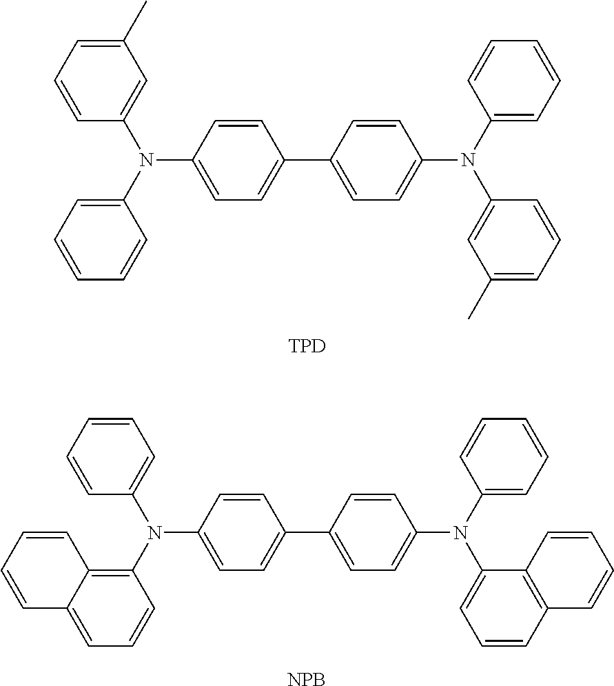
C1=CC=CC(N(C2=C3C(=CC=C2)C=CC=C3)C2=CC=C(C3=CC=C(N(C4=CC=CC=C4)C4=CC=CC5=C4C=CC=C5)C=C3)C=C2)=C1.[NPB].C1(C)=CC=CC(N(C2=CC=CC=C2)C2=CC=C(C3=CC=C(N(C4=CC=CC=C4)C4=CC(C)=CC=C4)C=C3)C=C2)=C1.[TPD]
